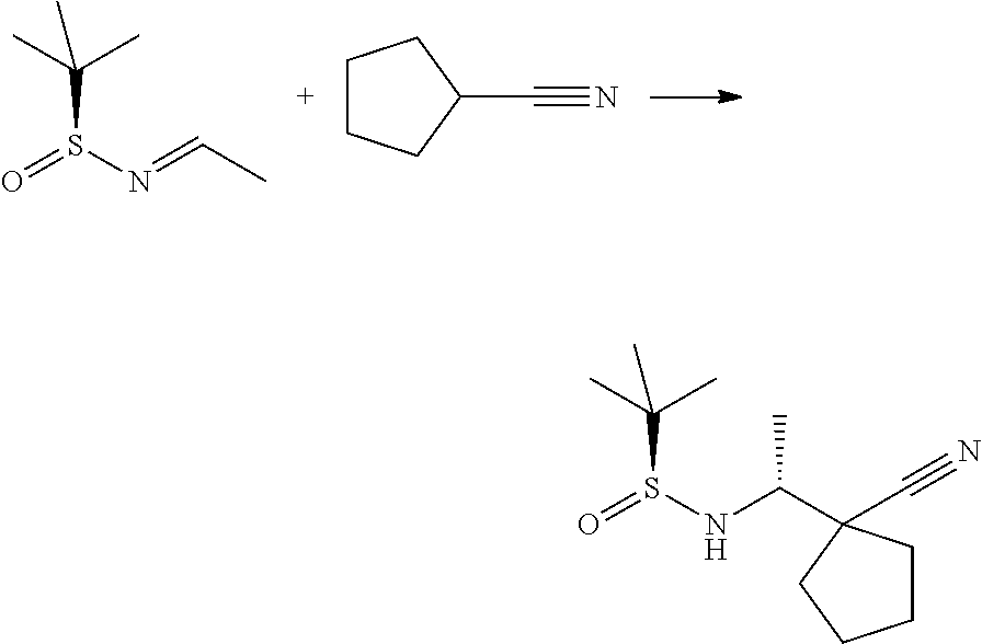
C(S(N=CC)=O)(C)(C)C.C1CCC(C#N)C1.O=S(NC(C)C1(C#N)CCCC1)C(C)(C)C
